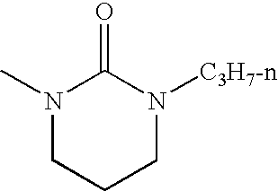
N1(C)CCCN([C3H7-n])C1=O
